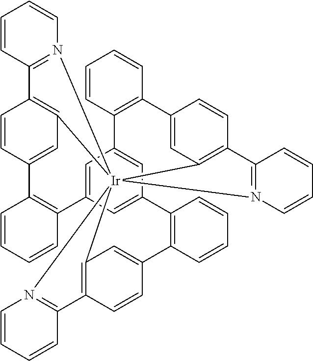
C1=C2C=C3C=C1C1=C(C=CC=C1)C1=CC4=C(C=C1)C1=N([Ir]456(C4=C(C=CC(=C4)C4=C2C=CC=C4)C2=N5C=CC=C2)C2=C(C=CC(=C2)C2=C3C=CC=C2)C2=N6C=CC=C2)C=CC=C1
